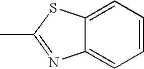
CC1=NC2=CC=CC=C2S1
